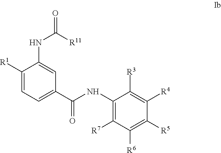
C1([R1])=CC=C(C(NC2=C([R7])C([R6])=C([R5])C([R4])=C2[R3])=O)C=C1NC([R11])=O
